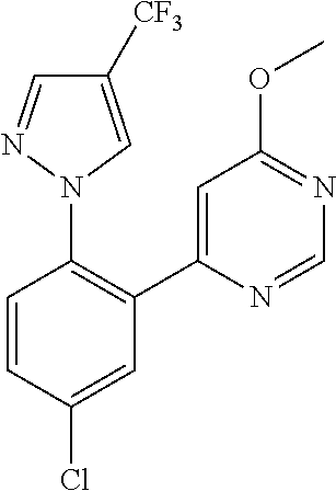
C1([CF3])=CN(C2=C(C3=CC(OC)=NC=N3)C=C(Cl)C=C2)N=C1
